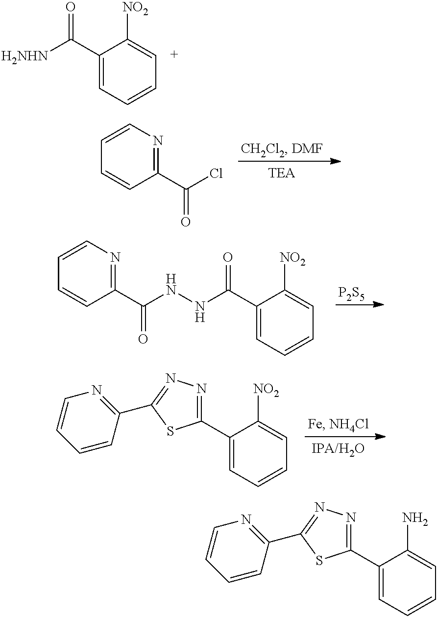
C1(C2=NN=C(C3=NC=CC=C3)S2)=CC=CC=C1N.C1(C(=O)[H2NHN])=CC=CC=C1[NO2].C1=CN=C(C(=O)Cl)C=C1.[P2S5].C1(C(=O)NNC(C2=NC=CC=C2)=O)=CC=CC=C1[NO2].C1(C2=NN=C(C3=NC=CC=C3)S2)=CC=CC=C1[NO2]
